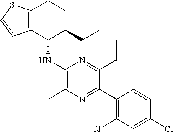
C1(NC2C(CC)CCC3=C2C=CS3)=C(CC)N=C(C2=C(Cl)C=C(Cl)C=C2)C(CC)=N1
